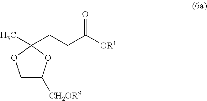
C1C([CH2OR9])OC(C)(CCC([OR1])=O)O1
